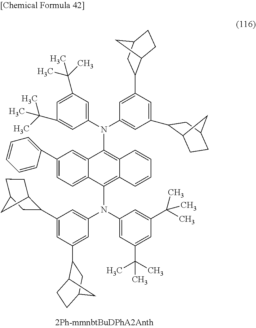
C1=C(C2=CC=CC=C2)C=C2C(=C1)C(N(C1=CC(C3C4CCC(C3)C4)=CC(C3C4CCC(C3)C4)=C1)C1=CC(C(C)(C)C)=CC(C(C)(C)C)=C1)=C1C(=C2N(C2=CC(C(C)(C)C)=CC(C(C)(C)C)=C2)C2=CC(C3C4CCC(C3)C4)=CC(C3C4CCC(C3)C4)=C2)C=CC=C1
